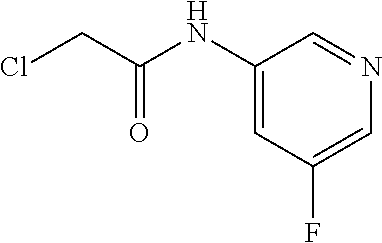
C1(NC(CCl)=O)=CC(F)=CN=C1
